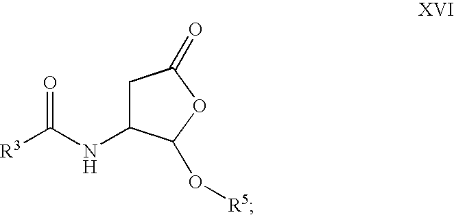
[R3]C(NC1CC(=O)OC1O[R5])=O
